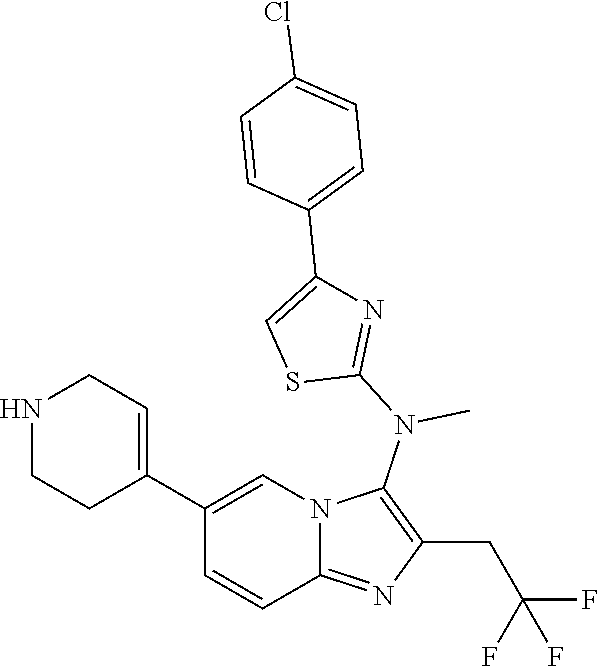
N1CCC(C2=CN3C(=NC(CC(F)(F)F)=C3N(C3=NC(C4=CC=C(Cl)C=C4)=CS3)C)C=C2)=CC1
